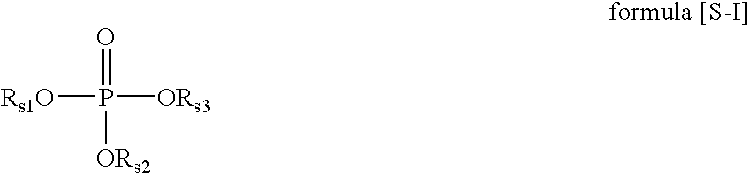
P(=O)([Rs1O])([ORs2])[ORs3]
